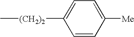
C1([(CH2)2]C)=CC=C([Me])C=C1
